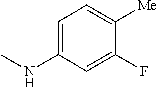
C1=C(NC)C=C(F)C([Me])=C1
